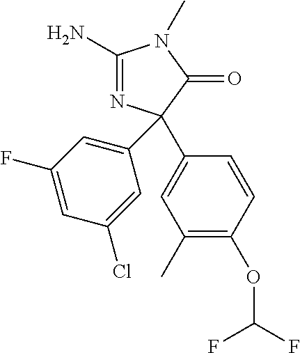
C1(N)=NC(C2=CC(F)=CC(Cl)=C2)(C2=CC(C)=C(OC(F)F)C=C2)C(=O)N1C
